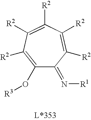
C1(O[R3])=C([R2])C([R2])=C([R2])C([R2])=C([R2])C1=N[R1]
